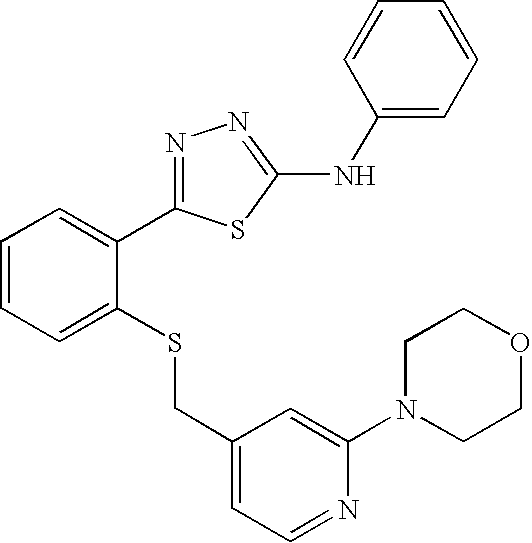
C1=CC=C(SCC2=CC=NC(N3CCOCC3)=C2)C(C2=NN=C(NC3=CC=CC=C3)S2)=C1
